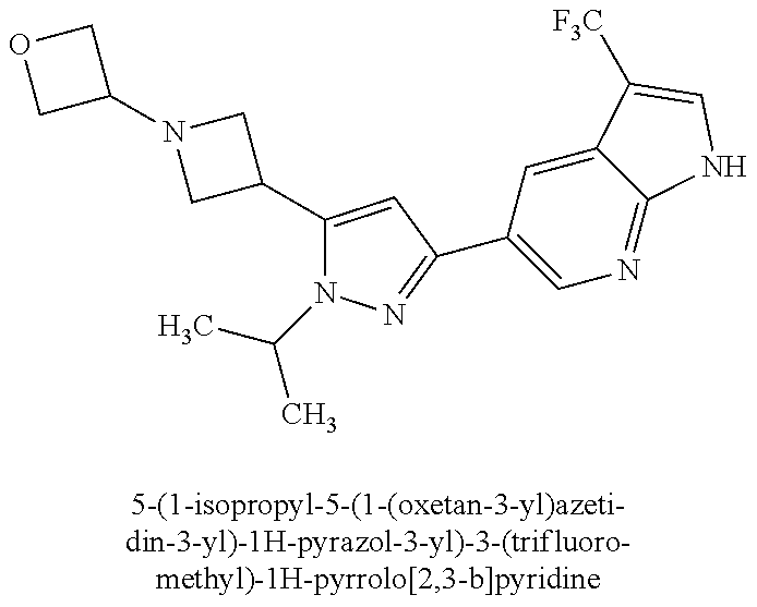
C1(C2CN(C3COC3)C2)=CC(C2=CN=C3C(=C2)C([F3C])=CN3)=NN1C(C)C
